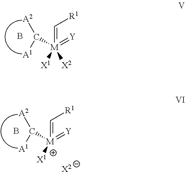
[M](=C[R1])(C([A2])[A1])(=[Y])([X1])[X2].B.[M](=C[R1])(C([A2])[A1])(=[Y])[X1].B.[X2]
